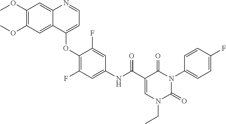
C1(OC)=C(OC)C=C2C(=C1)N=CC=C2OC1=C(F)C=C(NC(=O)C2=CN(CC)C(=O)N(C3=CC=C(F)C=C3)C2=O)C=C1F
